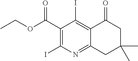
C1(C(OCC)=O)=C(I)N=C2C(=C1I)C(=O)CC(C)(C)C2
